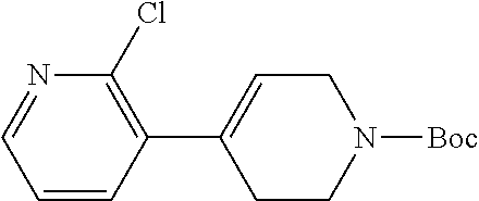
N1=CC=CC(C2=CCN([Boc])CC2)=C1Cl
